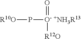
[R10O]P[O- +NH3R13]([R12O])=O
